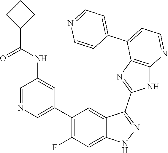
C1=NC=C(C2=C(F)C=C3C(=C2)C(C2=NC4=C(N2)N=CC=C4C2=CC=NC=C2)=NN3)C=C1NC(=O)C1CCC1
